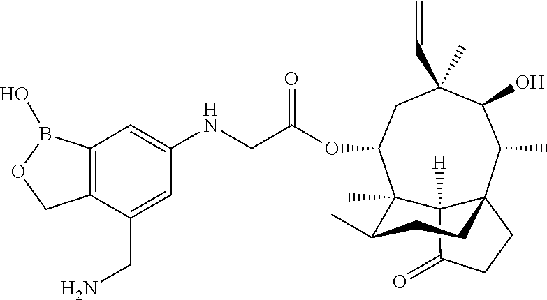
C12([H])C(=O)CCC13C(C)C(O)C(C)(C=C)CC(OC(CNC1=CC4=C(C(CN)=C1)COB4O)=O)C2(C)C(C)CC3
